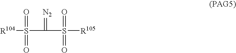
[R104]S(=O)(=O)C(=[N2])S(=O)(=O)[R105]
